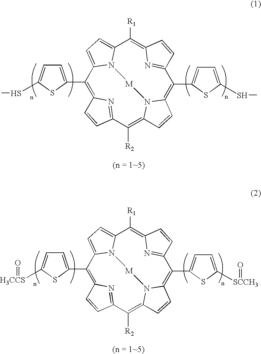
C1(C2=CC=C(SC)S2)=C2N=C(C([R2])=C3N4C(=C(C5=CC=C(SC)S5)C5=NC(=C([R1])C6=CC=C1N6[M]4)C=C5)C=C3)C=C2.C1(C2=CC=C([H3CCS]=O)S2)=C2N=C(C([R2])=C3N4C(=C(C5=CC=C([SCCH3]=O)S5)C5=NC(=C([R1])C6=CC=C1N6[M]4)C=C5)C=C3)C=C2
